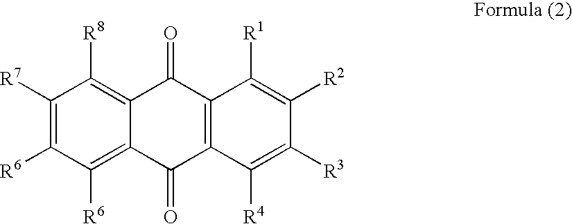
C1([R7])=C([R6])C([R6])=C2C(=C1[R8])C(=O)C1=C(C2=O)C([R4])=C([R3])C([R2])=C1[R1]
